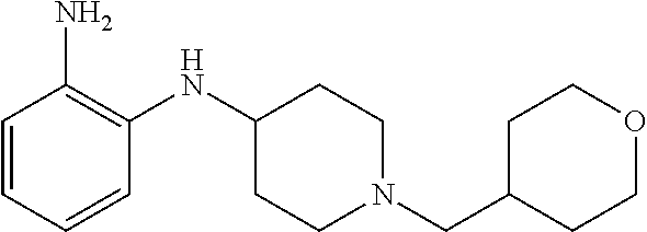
C(N1CCC(NC2=C(N)C=CC=C2)CC1)C1CCOCC1
